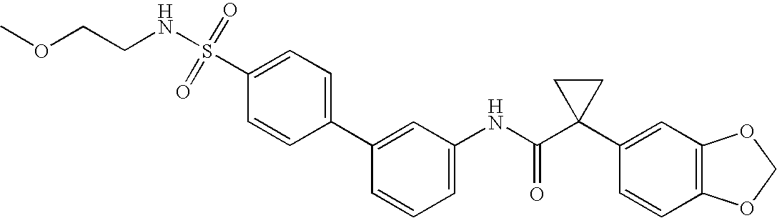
C1(C2=CC(NC(C3(C4=CC5=C(C=C4)OCO5)CC3)=O)=CC=C2)=CC=C(S(=O)(=O)NCCOC)C=C1
